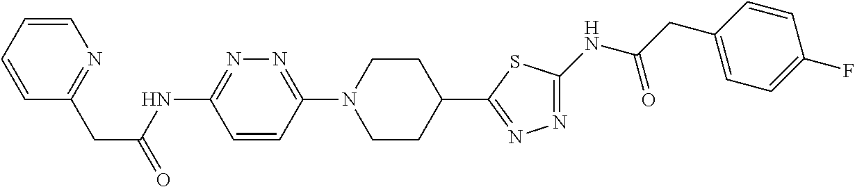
C1=CC=CN=C1CC(=O)NC1=NN=C(N2CCC(C3=NN=C(NC(CC4=CC=C(F)C=C4)=O)S3)CC2)C=C1
